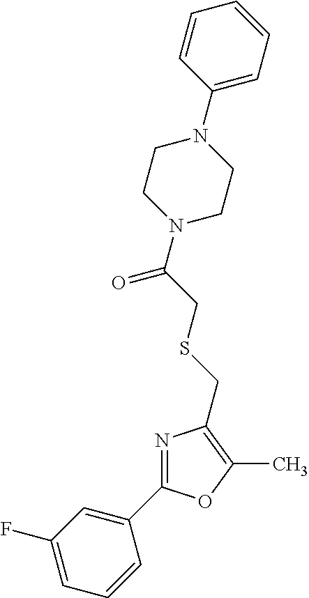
C1(C2=NC(CSCC(N3CCN(C4=CC=CC=C4)CC3)=O)=C(C)O2)=CC(F)=CC=C1
